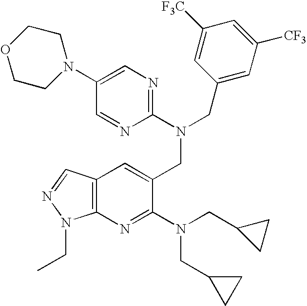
C12=C(C=C(CN(CC3=CC([CF3])=CC([F3C])=C3)C3=NC=C(N4CCOCC4)C=N3)C(N(CC3CC3)CC3CC3)=N1)C=NN2CC
